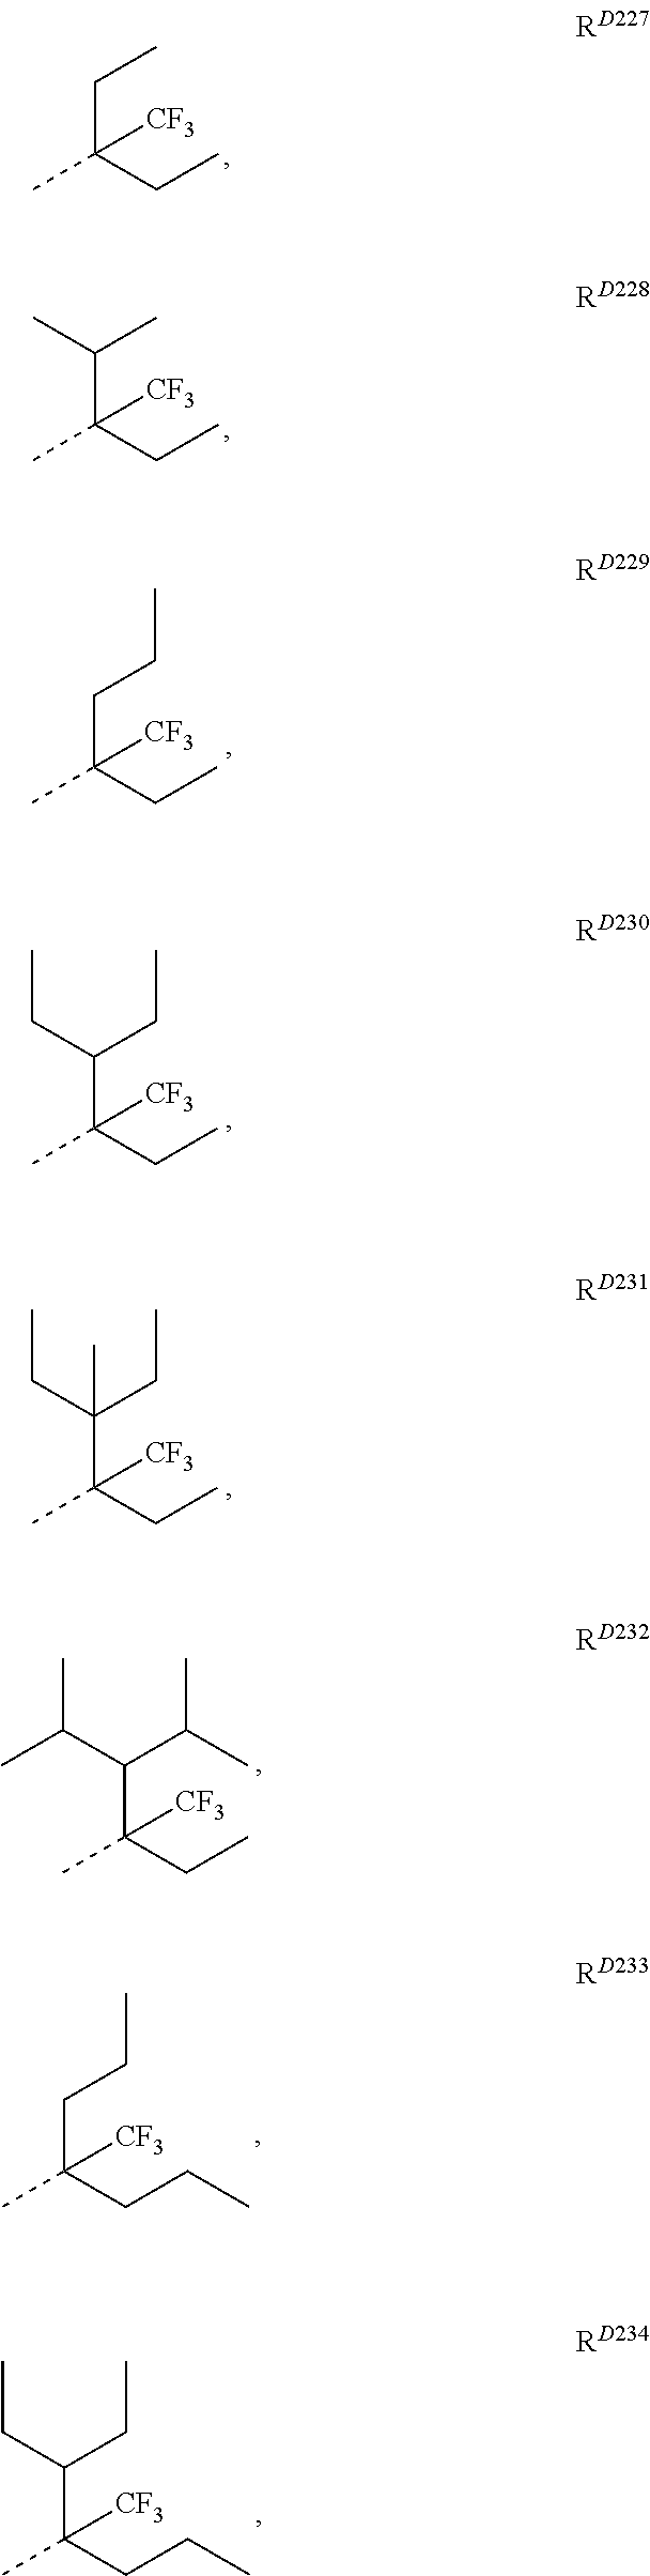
C(C([CF3])(C)CC)C.C(C([CF3])(C)CC)(C)C.C(C([CF3])(C)CC)CC.C(C([CF3])(C)CC)(CC)CC.C(C([CF3])(C)CC)(CC)(CC)C.C(C([CF3])(C)CC)(C(C)C)C(C)C.C(C([CF3])(C)CCC)CC.C(C([CF3])(C)CCC)(CC)CC
